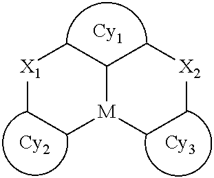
[X1]1CC[M]2C(C1)C[X2]CC2.[Cy2].[Cy3]
